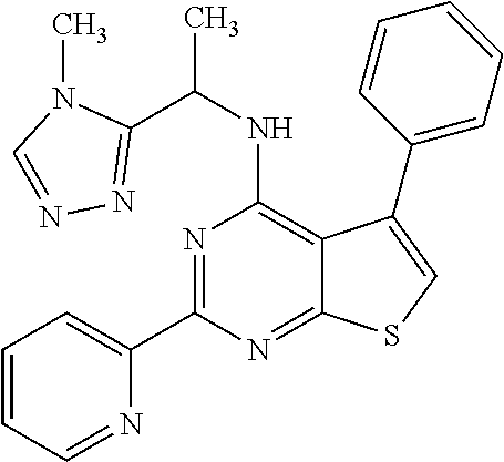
C1=CC=NC(C2=NC(NC(C3=NN=CN3C)C)=C3C(=N2)SC=C3C2=CC=CC=C2)=C1
